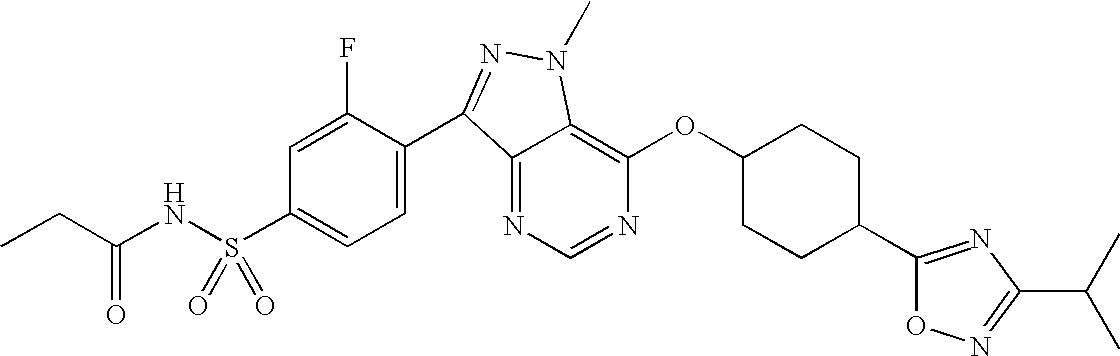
N1=CN=C2C(=C1OC1CCC(C3=NC(C(C)C)=NO3)CC1)N(C)N=C2C1=CC=C(S(NC(CC)=O)(=O)=O)C=C1F
